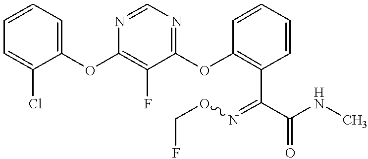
C1(OC2=C(C(C(NC)=O)=NOCF)C=CC=C2)=NC=NC(OC2=CC=CC=C2Cl)=C1F
